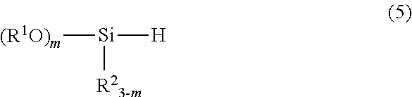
[Si]([(R1O)m])([H])[R23-m]
